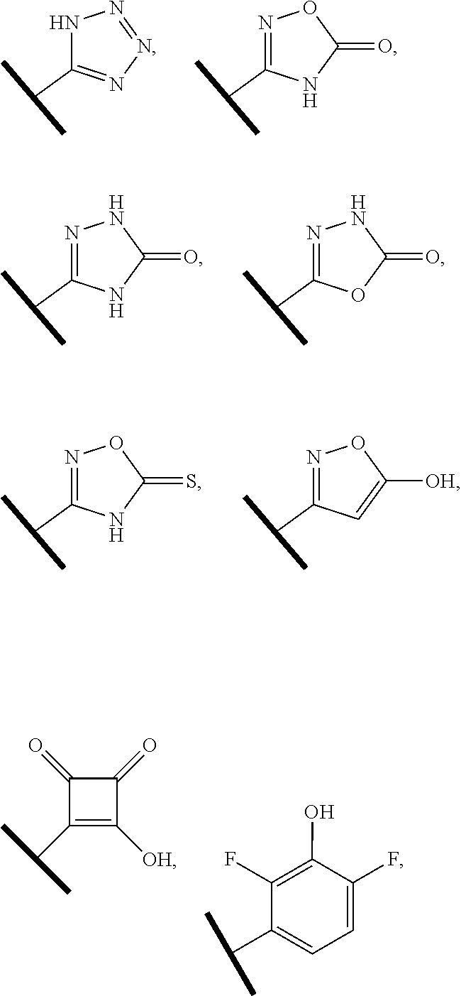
N1C(C(C)C)=NN=N1.N1=C(C(C)C)NC(=O)O1.N1=C(C(C)C)NC(=O)N1.N1=C(C(C)C)OC(=O)N1.N1=C(C(C)C)NC(=S)O1.N1=C(C(C)C)C=C([OH])O1.C1(=O)C(C(C)C)=C([OH])C1=O.C1(F)=CC=C(C(C)C)C(F)=C1O
